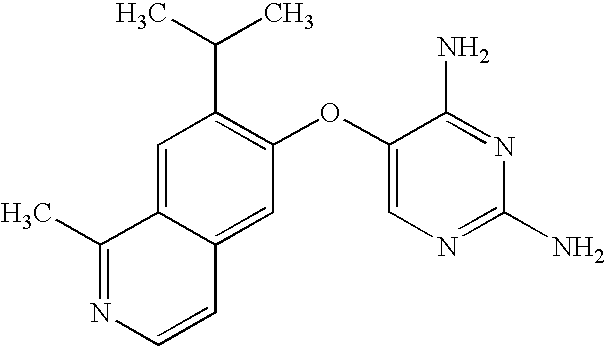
C1=C2C(=CC(OC3=CN=C(N)N=C3N)=C1C(C)C)C=CN=C2C
